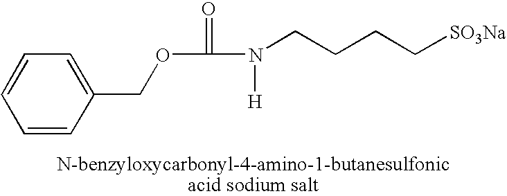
C1=CC(COC(N([H])CCCC[SO3Na])=O)=CC=C1
